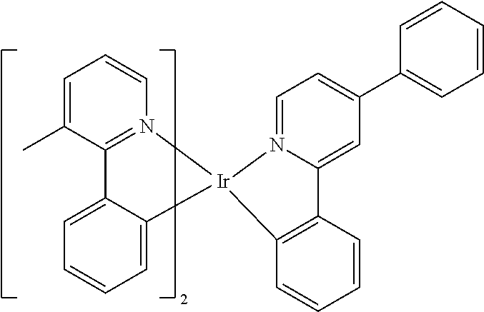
C1=C(C)C2=N(C=C1)[Ir]1(C3=CC=CC=C23)N2=CC=C(C3=CC=CC=C3)C=C2C2=C1C=CC=C2
